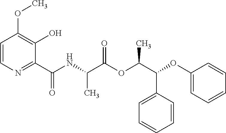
CC(C(=O)OC(C(C1=CC=CC=C1)OC1=CC=CC=C1)C)NC(C1=NC=CC(OC)=C1O)=O
